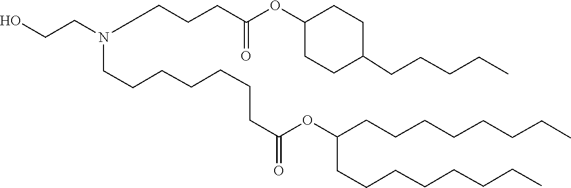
C(C(=O)OC(CCCCCCCC)CCCCCCCC)CCCCCCN(CCO)CCCC(=O)OC1CCC(CCCCC)CC1
